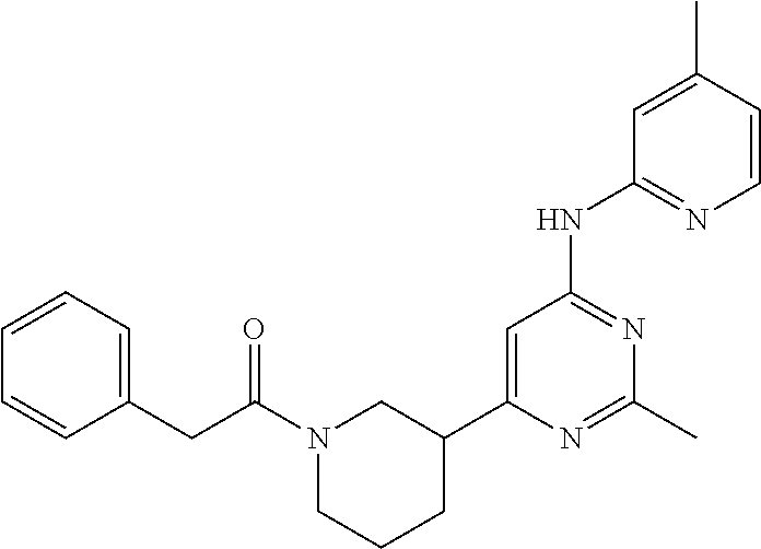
N1(C(CC2=CC=CC=C2)=O)CCCC(C2=CC(NC3=NC=CC(C)=C3)=NC(C)=N2)C1
